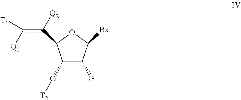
C1(C([Q2])=C([Q1])[T1])C(O[T2])C([G])C([Bx])O1
